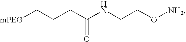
C(CCC(NCCO[NH2])=O)[mPEG]
